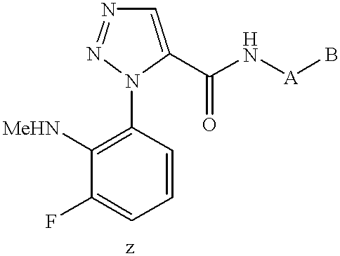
C1=CC=C(F)C([MeHN])=C1N1N=NC=C1C(=O)N[A]B
